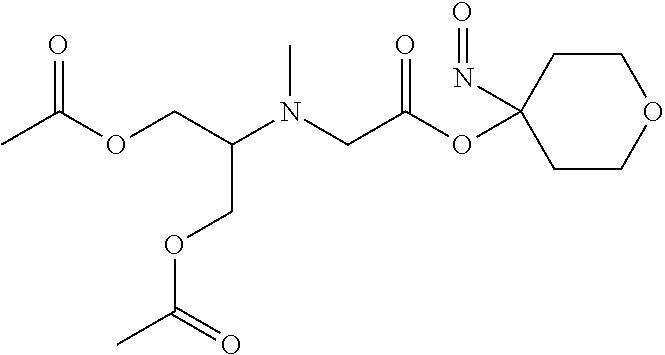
C1COCCC1(OC(CN(C(COC(C)=O)COC(C)=O)C)=O)N=O
